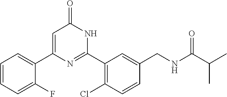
C1(C2=CC(=O)NC(C3=C(Cl)C=CC(CNC(C(C)C)=O)=C3)=N2)=CC=CC=C1F
